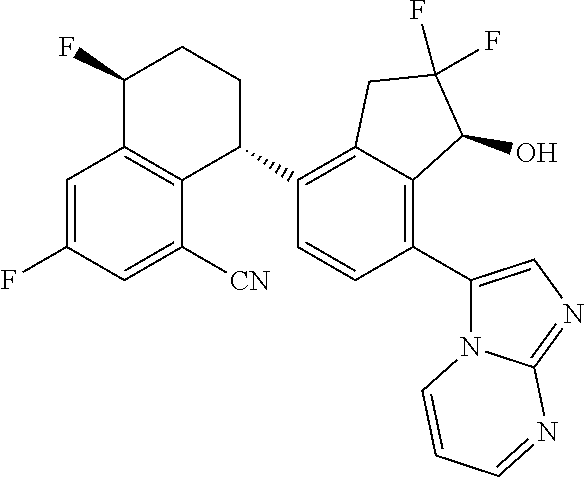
C1=C(F)C=C([CN])C2=C1C(F)CCC2C1=C2C(=C(C3=CN=C4N3C=CC=N4)C=C1)C(O)C(F)(F)C2
